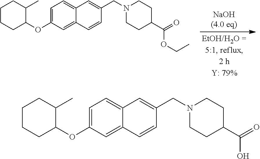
C1=C(OC2C(C)CCCC2)C=C2C(=C1)C=C(CN1CCC(C(=O)OCC)CC1)C=C2.C1=C(OC2C(C)CCCC2)C=C2C(=C1)C=C(CN1CCC(C(=O)O)CC1)C=C2
